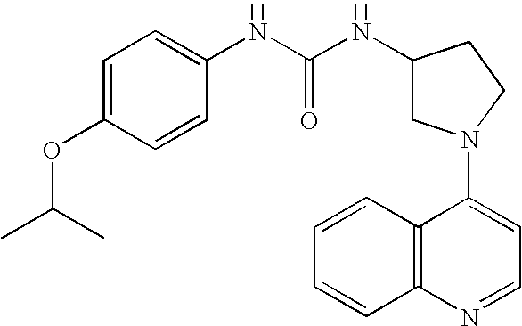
C1(N2CC(NC(NC3=CC=C(OC(C)C)C=C3)=O)CC2)=CC=NC2=C1C=CC=C2
